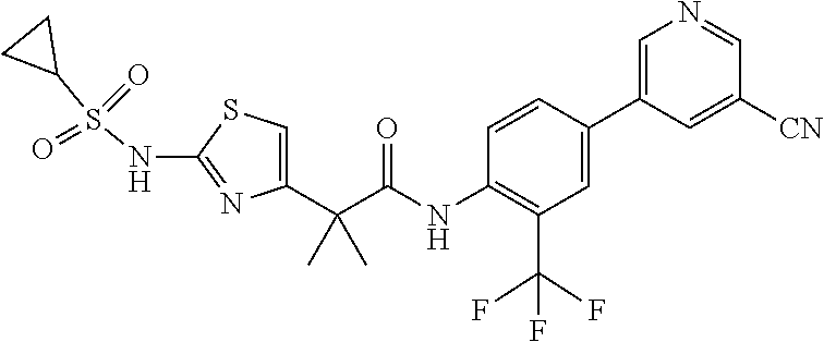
C1=C(C(C(NC2=C(C(F)(F)F)C=C(C3=CN=CC([CN])=C3)C=C2)=O)(C)C)N=C(NS(C2CC2)(=O)=O)S1
